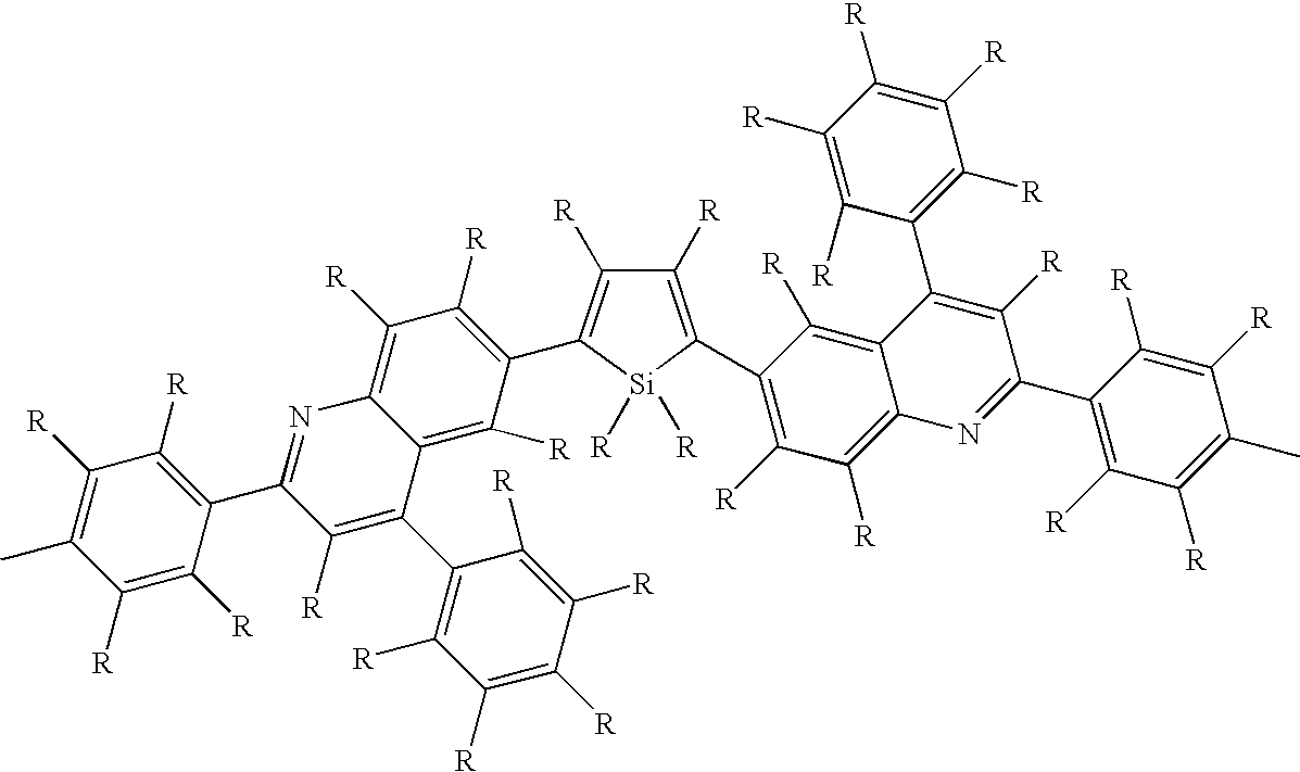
C1([R])=C(C2=NC3=C([R])C([R])=C(C4=C([R])C([R])=C(C5=C([R])C([R])=C6C(=C5[R])C(C5=C([R])C([R])=C([R])C([R])=C5[R])=C([R])C(C5=C([R])C([R])=C(C)C([R])=C5[R])=N6)[Si]4([R])[R])C([R])=C3C(C3=C([R])C([R])=C([R])C([R])=C3[R])=C2[R])C([R])=C([R])C(C)=C1[R]
